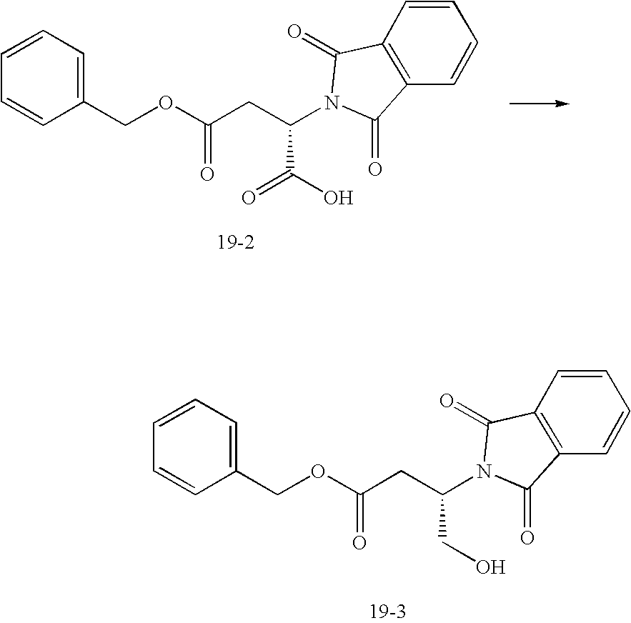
C1=CC(COC(CC(CO)N2C(=O)C3=C(C2=O)C=CC=C3)=O)=CC=C1.C1=CC(COC(CC(C(O)=O)N2C(=O)C3=C(C2=O)C=CC=C3)=O)=CC=C1
